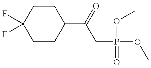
C1CC(C(CP(OC)(=O)OC)=O)CCC1(F)F
